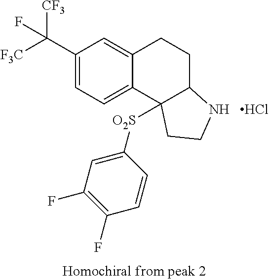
C1(C([F3C])([CF3])F)=CC=C2C(=C1)CCC1C2([O2S]C2=CC(F)=C(F)C=C2)CCN1.Cl
